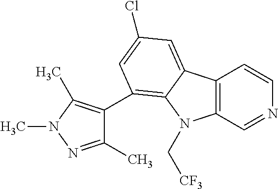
C12=C(C=NC=C1)N(C[CF3])C1=C(C3=C(C)N(C)N=C3C)C=C(Cl)C=C21
